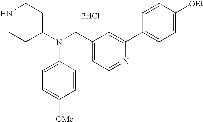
N1CCC(N(CC2=CC=NC(C3=CC=C([OEt])C=C3)=C2)C2=CC=C([OMe])C=C2)CC1.[2HCl]
